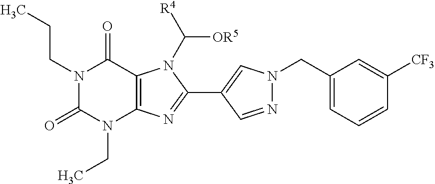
N1(CCC)C(=O)N(CC)C2=C(C1=O)N(C([OR5])[R4])C(C1=CN(CC3=CC=CC([CF3])=C3)N=C1)=N2
